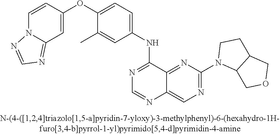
C1(OC2=CC=C(NC3=NC=NC4=CN=C(N5C6C(CC5)COC6)N=C34)C=C2C)=CC2=NC=NN2C=C1
